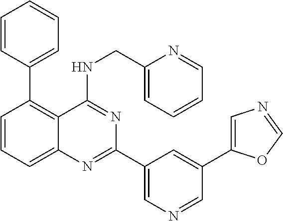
C1=CC=C2C(=C1C1=CC=CC=C1)C(NCC1=CC=CC=N1)=NC(C1=CN=CC(C3=CN=CO3)=C1)=N2
